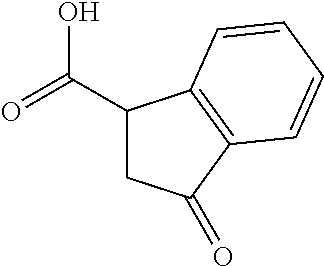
C1(C(=O)O)CC(=O)C2=C1C=CC=C2
